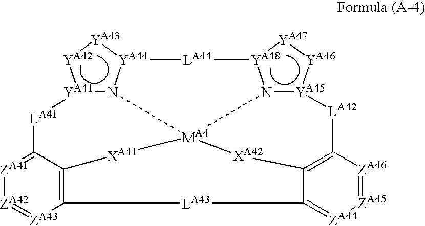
[YA41]12N3[YA44]([YA43][YA42]1)[LA44][YA48]1N4[YA45]([YA46][YA47]1)[LA42]C1=C5C(=[ZA44][ZA45]=[ZA46]1)[LA43]C1=C(C(=[ZA41][ZA42]=[ZA43]1)[LA41]2)[XA41][MA4]34[XA42]5
